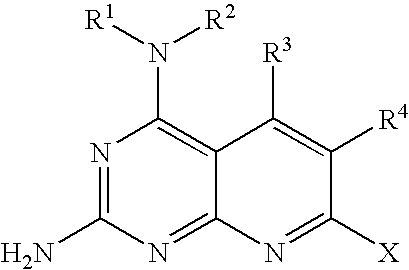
N1=C(N)N=C2C(=C1N([R1])[R2])C([R3])=C([R4])C([X])=N2
